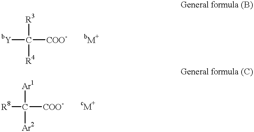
[bY]C([COO-])([R3])[R4].[bM+].[R8]C([COO-])([Ar1])[Ar2].[cM+]
